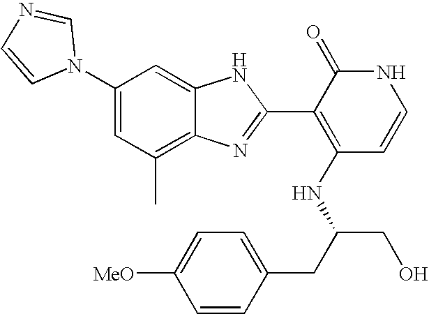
C1(C)=C2C(=CC(N3C=NC=C3)=C1)NC(C1=C(NC(CO)CC3=CC=C([MeO])C=C3)C=CNC1=O)=N2
